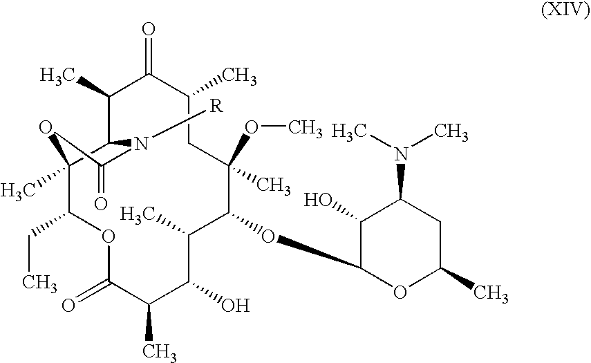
C12(C)C(C(C)C(=O)C(C)CC(OC)(C)C(OC3OC(C)CC(N(C)C)C3O)C(C)C(O)C(C)C(=O)OC1CC)N([R])C(=O)O2
